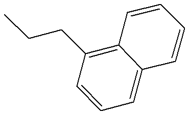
C12=C(CCC)C=CC=C1C=CC=C2
